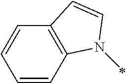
C1=CC2=C(C=C1)C=CN2C
